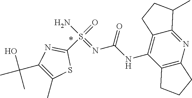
C1(S(=O)(N)=NC(NC2=C3C(=NC4=C2CCC4)C(C)CC3)=O)=NC(C(C)(O)C)=C(C)S1
